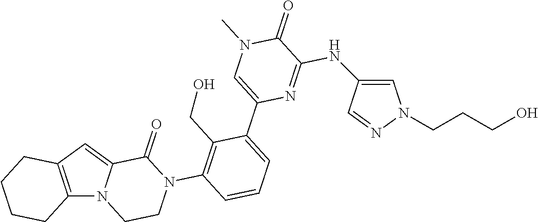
C12=C(C=C3N1CCN(C1=C(CO)C(C4=CN(C)C(=O)C(NC5=CN(CCCO)N=C5)=N4)=CC=C1)C3=O)CCCC2
